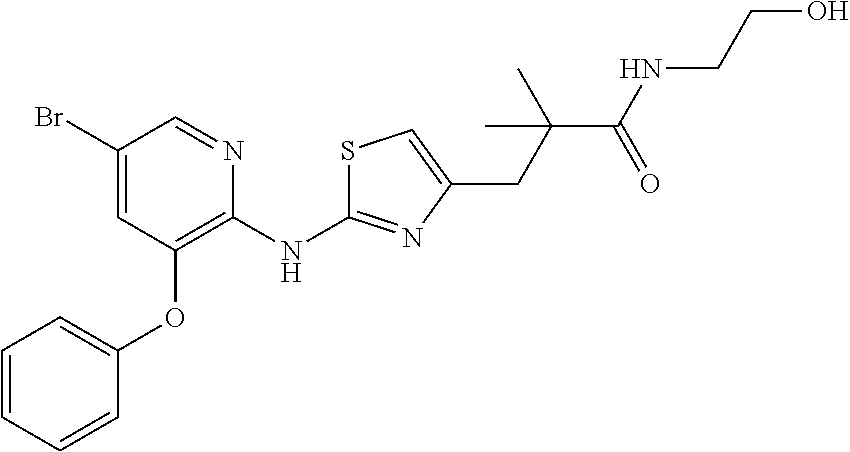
BrC1=CC(OC2=CC=CC=C2)=C(NC2=NC(CC(C(NCCO)=O)(C)C)=CS2)N=C1
